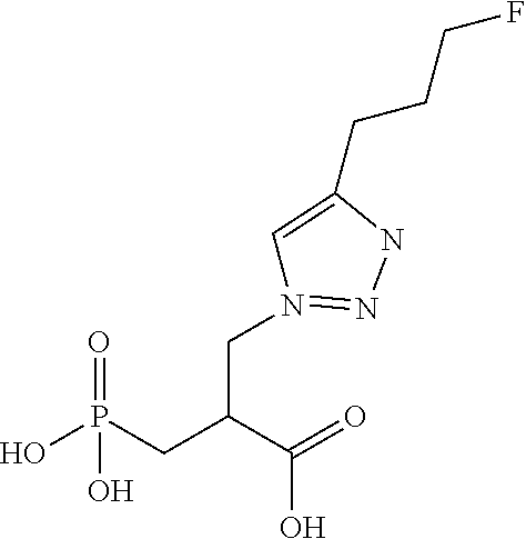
C1=C(CCCF)NN=N1CC(CP(O)(=O)O)C(=O)O
